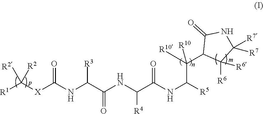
N(C(C(NC([R5])C([R10])(C1C([R6])([R6])C([R7])([R7])NC1=O)[R10])=O)[R4])C(C(NC([X]C([R1])([R2])[R2])=O)[R3])=O
